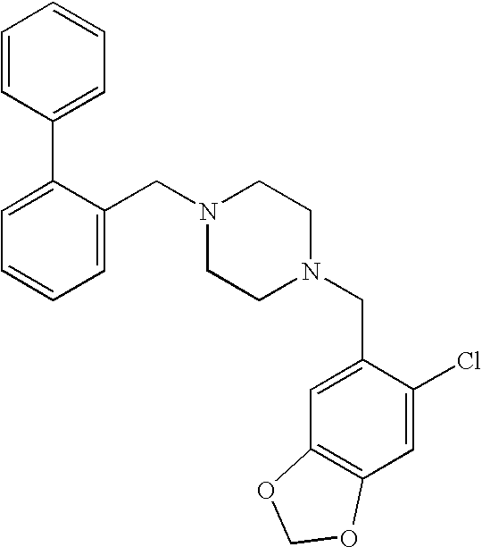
C1=C(C2=CC=CC=C2)C(CN2CCN(CC3=CC4=C(C=C3Cl)OCO4)CC2)=CC=C1
